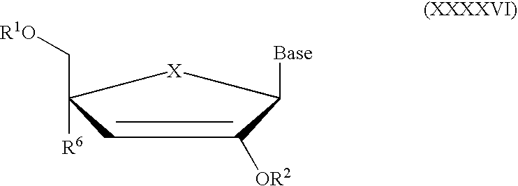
[Base]C1C([OR2])=CC([R6])(C[R1O])[X]1
